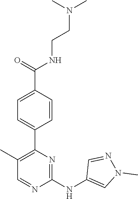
C1(C2=C(C)C=NC(NC3=CN(C)N=C3)=N2)=CC=C(C(NCCN(C)C)=O)C=C1
